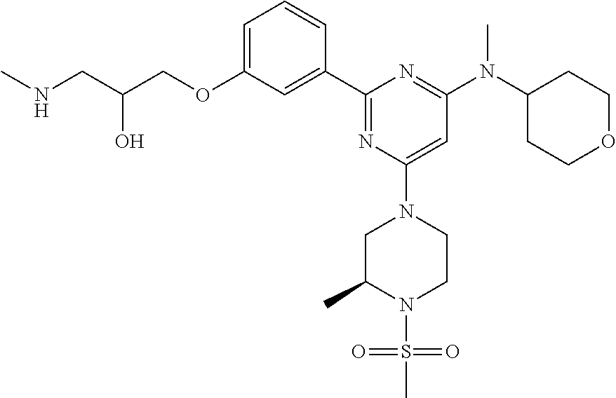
C1=C(OCC(CNC)O)C=C(C2=NC(N3CC(C)N(S(=O)(=O)C)CC3)=CC(N(C3CCOCC3)C)=N2)C=C1
